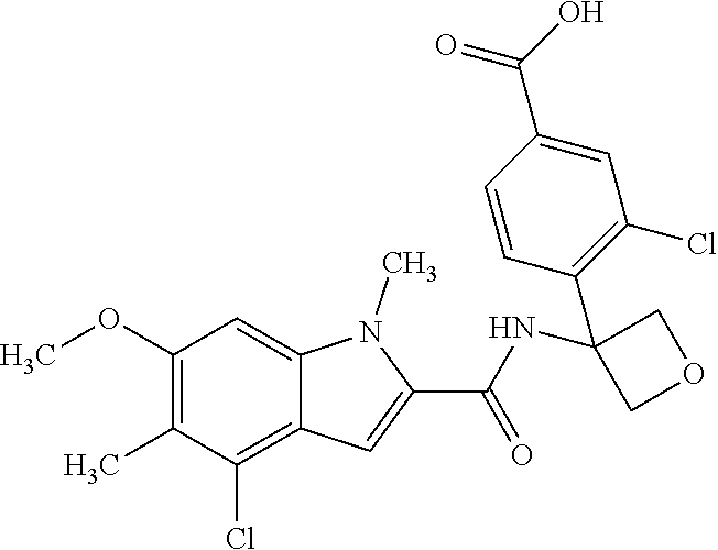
C1(OC)=C(C)C(Cl)=C2C(=C1)N(C)C(C(=O)NC1(C3=C(Cl)C=C(C(O)=O)C=C3)COC1)=C2
